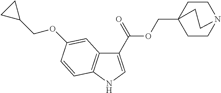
C1CN2CCC1(COC(C1=CNC3=C1C=C(OCC1CC1)C=C3)=O)CC2
